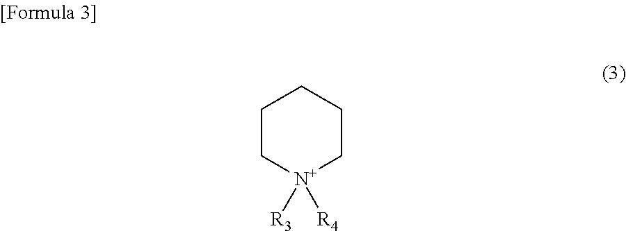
C1C[N+]([R3])([R4])CCC1
